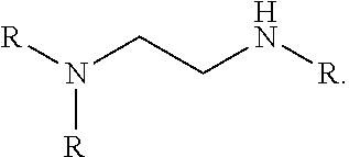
N(CCN[R])([R])[R]
